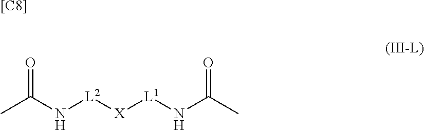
CC(N[L2][X][L1]NC(C)=O)=O.[[C8]]
